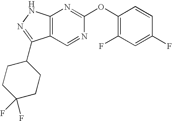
C12=C(NN=C1C1CCC(F)(F)CC1)N=C(OC1=C(F)C=C(F)C=C1)N=C2
